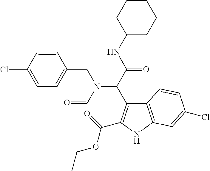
C1=C(Cl)C=CC(CN(C(C(NC2CCCCC2)=O)C2=C(C(=O)OCC)NC3=C2C=CC(Cl)=C3)C=O)=C1
